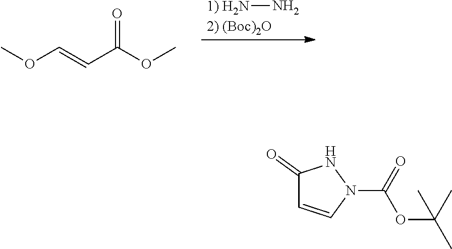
[1) H2N]N.COC=CC(OC)=O.C1(=O)C=CN(C(=O)OC(C)(C)C)N1
